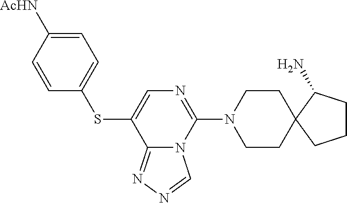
S(C1=CN=C(N2CCC3(CC2)C(N)CCC3)N2C1=NN=C2)C1=CC=C([AcHN])C=C1
